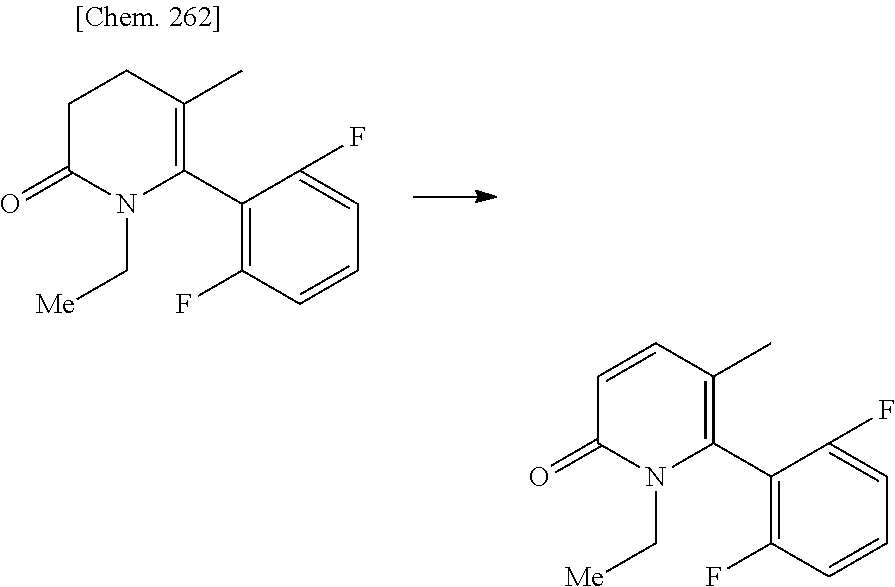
C1C(=O)N(C[Me])C(C2=C(F)C=CC=C2F)=C(C)C1.C1=CC(C)=C(C2=C(F)C=CC=C2F)N(C[Me])C1=O
